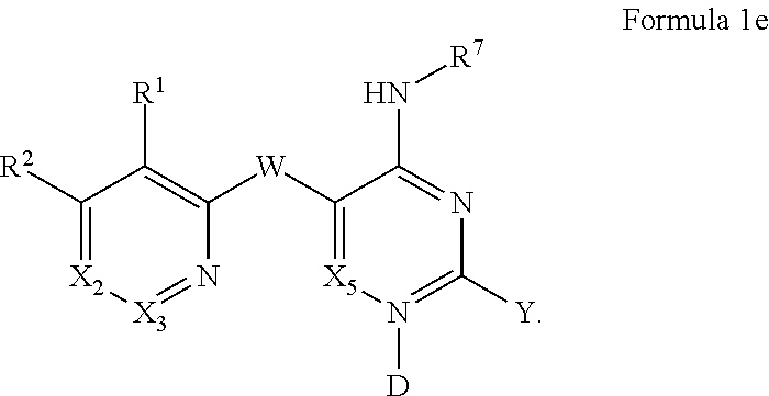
C1([R2])=[X2][X3]=NC([W]C2=[X5]N([D])=C([Y])N=C2N[R7])=C1[R1]
